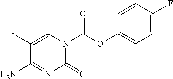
C1(F)=CN(C(OC2=CC=C(F)C=C2)=O)C(=O)N=C1N
